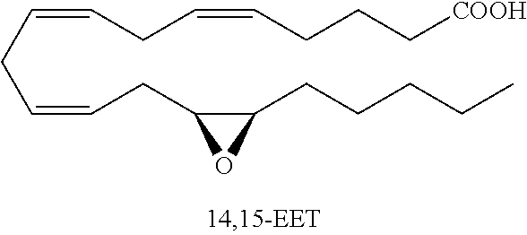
C(=CCC=CCCC[COOH])CC=CCC1C(CCCCC)O1
